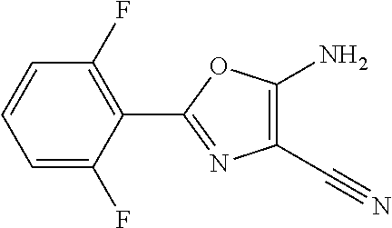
C1=C(F)C(C2=NC(C#N)=C(N)O2)=C(F)C=C1
